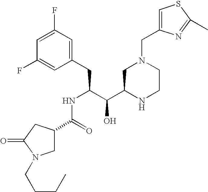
C1(F)=CC(F)=CC(CC(C(C2NCCN(CC3=CSC(C)=N3)C2)O)NC(C2CN(CCCC)C(=O)C2)=O)=C1
